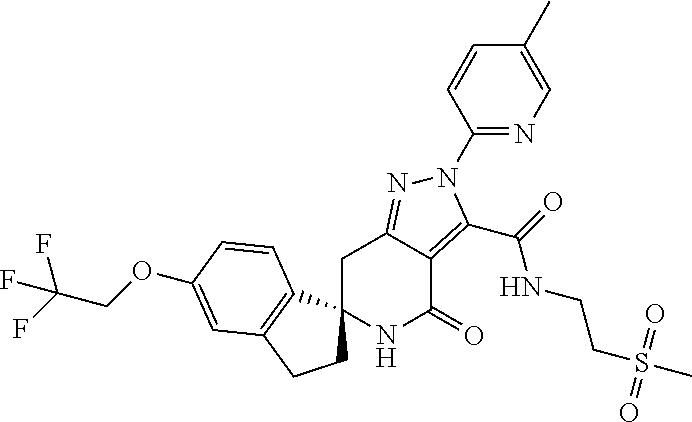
C1C2=NN(C3=NC=C(C)C=C3)C(C(=O)NCCS(C)(=O)=O)=C2C(=O)NC12CCC1=C2C=CC(OCC(F)(F)F)=C1
